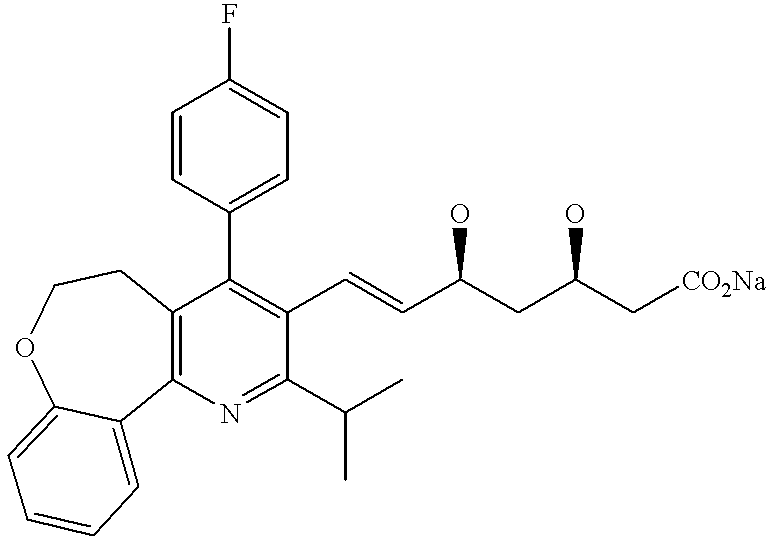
C1=CC(C2=C(C=CC(CC(C[CO2Na])O)O)C(C(C)C)=NC3=C2CCOC2=CC=CC=C32)=CC=C1F
